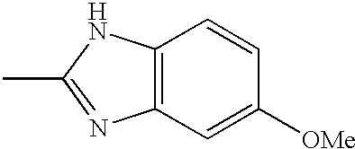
C12=C(C=C([OMe])C=C1)N=C(C)N2
